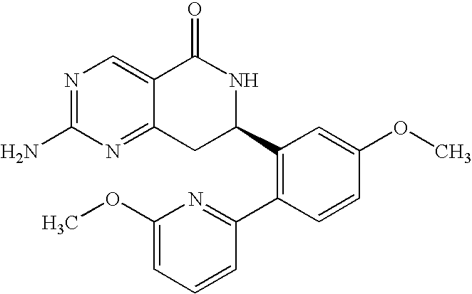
N1=C(N)N=C2C(=C1)C(=O)NC(C1=C(C3=NC(OC)=CC=C3)C=CC(OC)=C1)C2
